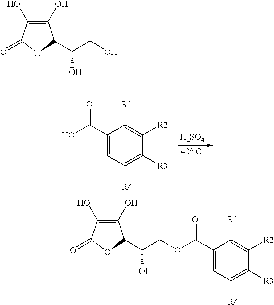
C1(O)=C(O)C(=O)OC1C(CO)O.C1(C(=O)O)=CC([R4])=C([R3])C([R2])=C1[R1].[H2SO4].C1(C(=O)OCC(C2C(O)=C(O)C(=O)O2)O)=CC([R4])=C([R3])C([R2])=C1[R1]
